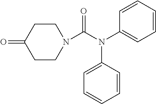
C1CC(=O)CCN1C(N(C1=CC=CC=C1)C1=CC=CC=C1)=O
